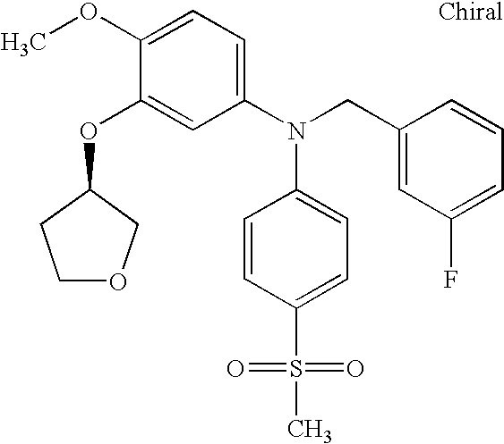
C1(OC)=CC=C(N(CC2=CC(F)=CC=C2)C2=CC=C(S(C)(=O)=O)C=C2)C=C1OC1CCOC1
